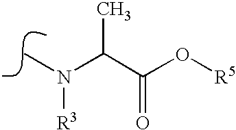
N(C)(C(C(O[R5])=O)C)[R3]
